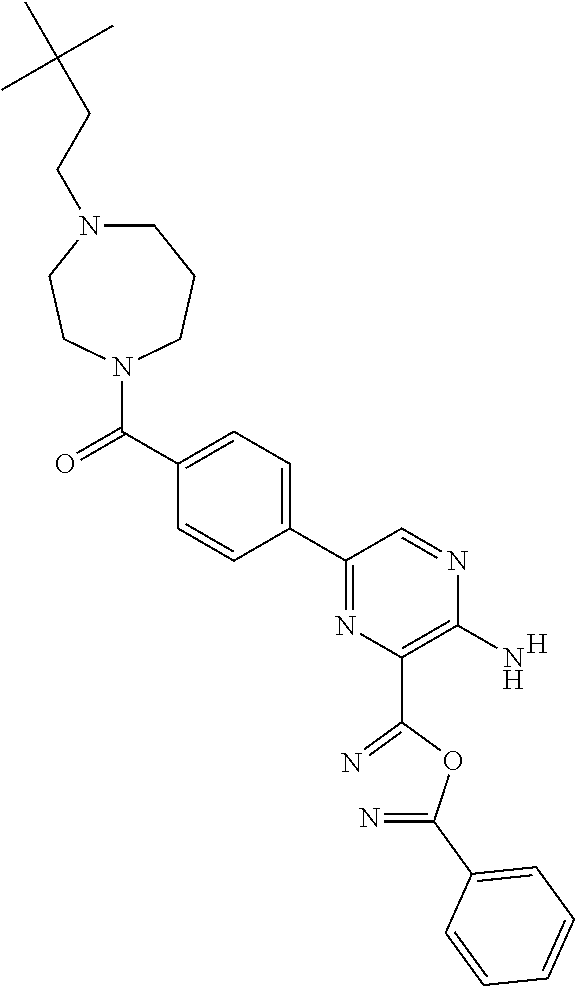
C1(C2=CC=C(C(=O)N3CCCN(CCC(C)(C)C)CC3)C=C2)=NC(C(OC(=N)C2=CC=CC=C2)=N)=C(N)N=C1.[H]
